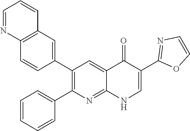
C12=C(C=C(C3=C(C4=CC=CC=C4)N=C4C(=C3)C(=O)C(C3=NC=CO3)=CN4)C=C1)C=CC=N2
